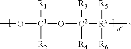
CO[C1](O[C2]([Rx](C)([R5])[R6])([R3])[R4])([R1])[R2]
